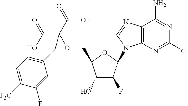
C1(O)C(F)C(N2C3=C(C(N)=NC(Cl)=N3)N=C2)OC1COC(CC1=CC=C([F3C])C(F)=C1)(C(O)=O)C(=O)O
